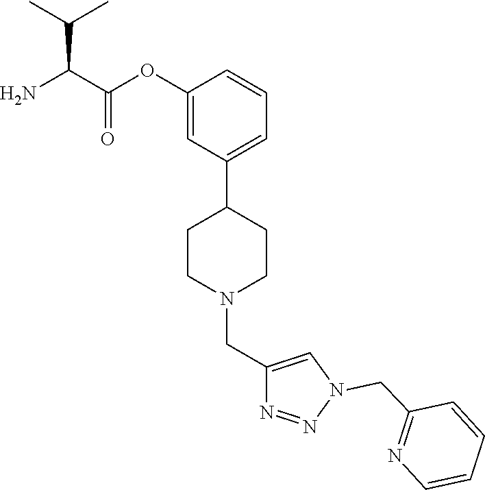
C1(OC(C(N)C(C)C)=O)=CC(C2CCN(CC3=CN(CC4=NC=CC=C4)N=N3)CC2)=CC=C1
